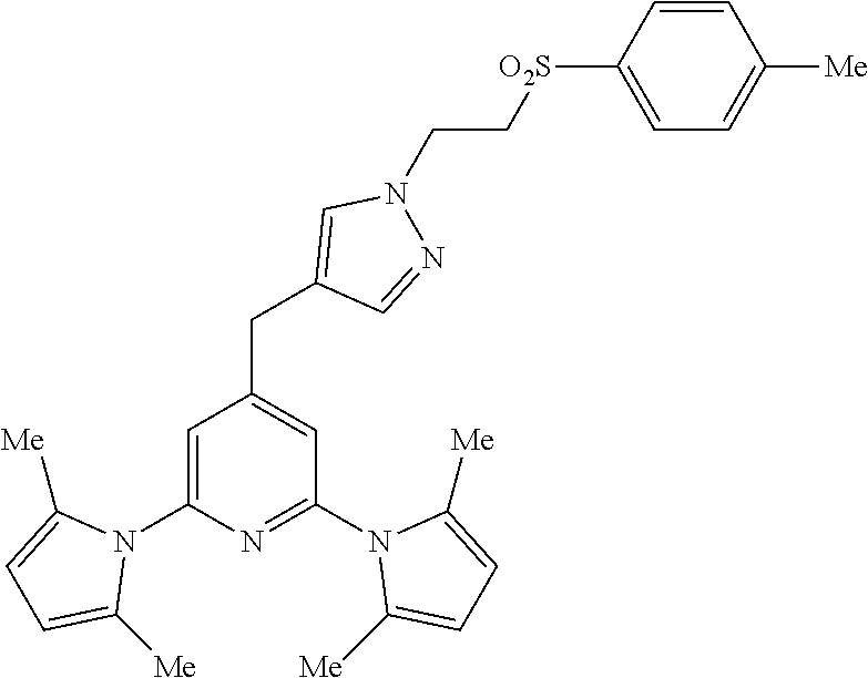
C1(CC2=CC(N3C([Me])=CC=C3[Me])=NC(N3C([Me])=CC=C3[Me])=C2)=CN(CC[O2S]C2=CC=C([Me])C=C2)N=C1
